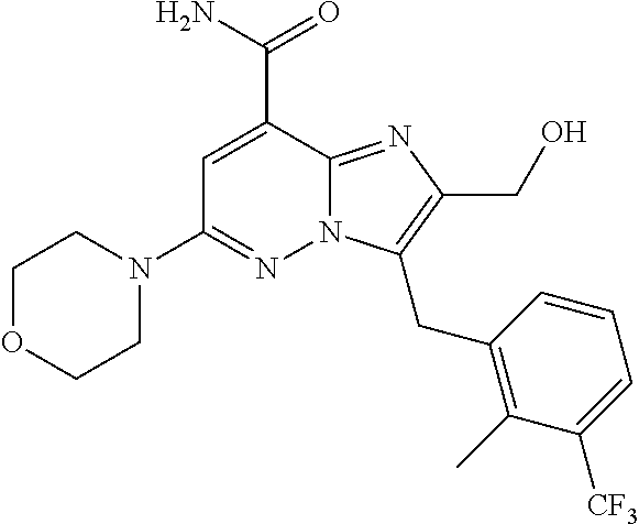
N12C(=NC(CO)=C1CC1=C(C)C([CF3])=CC=C1)C(C(N)=O)=CC(N1CCOCC1)=N2
